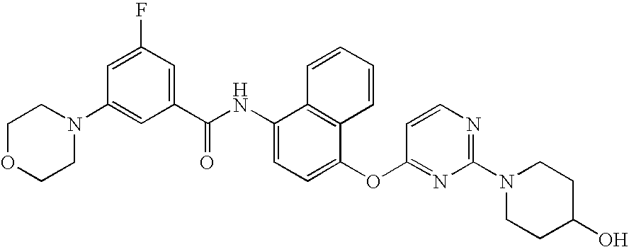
C1OCCN(C2=CC(C(NC3=CC=C(OC4=NC(N5CCC(O)CC5)=NC=C4)C4=C3C=CC=C4)=O)=CC(F)=C2)C1
